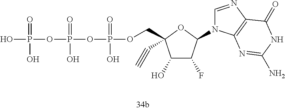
OP(=O)(O)OP(=O)(O)OP(=O)(O)OCC1(C#C)C(O)C(F)C(N2C=NC3=C2N=C(N)NC3=O)O1
